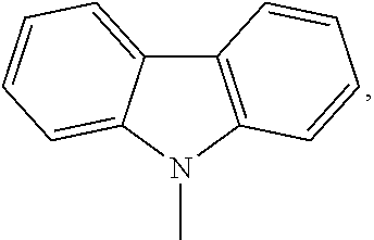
CN1C2=CC=CC=C2C2=C1C=CC=C2
